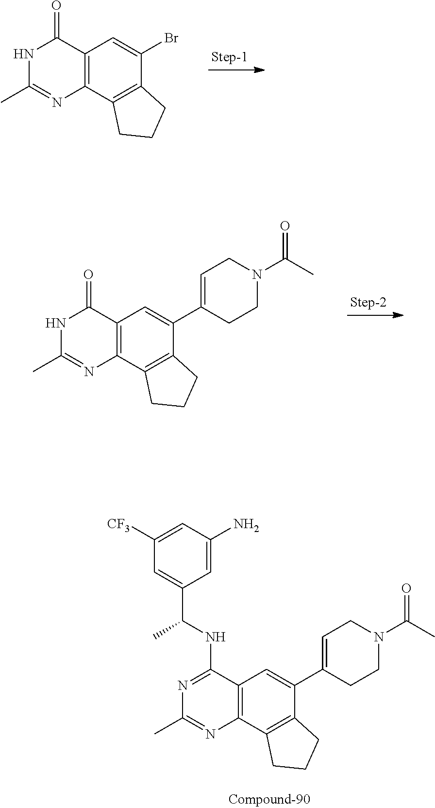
N1=C(NC(C2=CC([CF3])=CC(N)=C2)C)C2=C(N=C1C)C1=C(C(C3=CCN(C(C)=O)CC3)=C2)CCC1.N1C(C)=NC2=C(C=C(Br)C3=C2CCC3)C1=O.N1C(C)=NC2=C(C1=O)C=C(C1=CCN(C(C)=O)CC1)C1=C2CCC1
